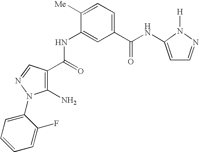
C1(NC(C2=C(N)N(C3=CC=CC=C3F)N=C2)=O)=CC(C(NC2=CC=NN2[H])=O)=CC=C1[Me]
